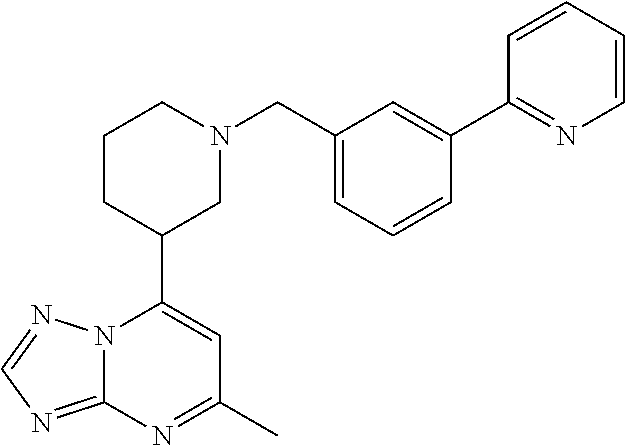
N12C(=NC=N1)N=C(C)C=C2C1CN(CC2=CC=CC(C3=NC=CC=C3)=C2)CCC1
